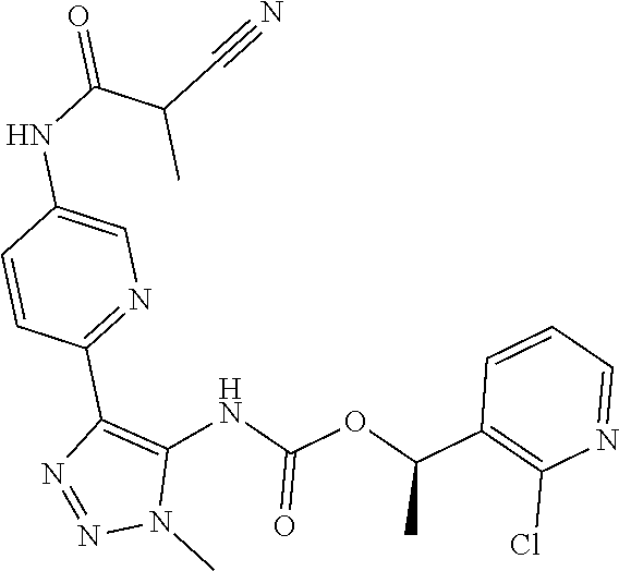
C1=CC=NC(Cl)=C1C(OC(=O)NC1=C(C2=NC=C(NC(C(C#N)C)=O)C=C2)N=NN1C)C
